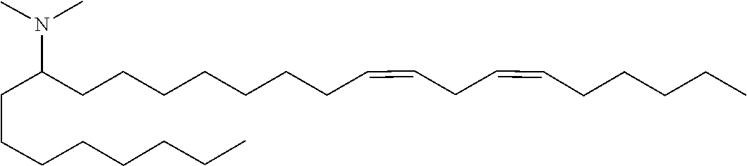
C(CCCC)CCCC(N(C)C)CCCCCCCC=CCC=CCCCCC
